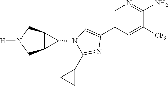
C1=C(C2=CN(C3C4C3CN([H])C4)C(C3CC3)=N2)C=C([CF3])C(N)=N1
